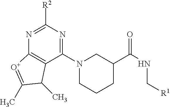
C12=C(C(N3CCCC(C(=O)NC[R1])C3)=NC([R2])=N1)C(C)C(C)=[O+]2
